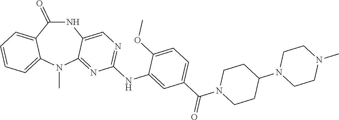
N1C(=O)C2=CC=CC=C2N(C)C2=NC(NC3=CC(C(N4CCC(N5CCN(C)CC5)CC4)=O)=CC=C3OC)=NC=C12
